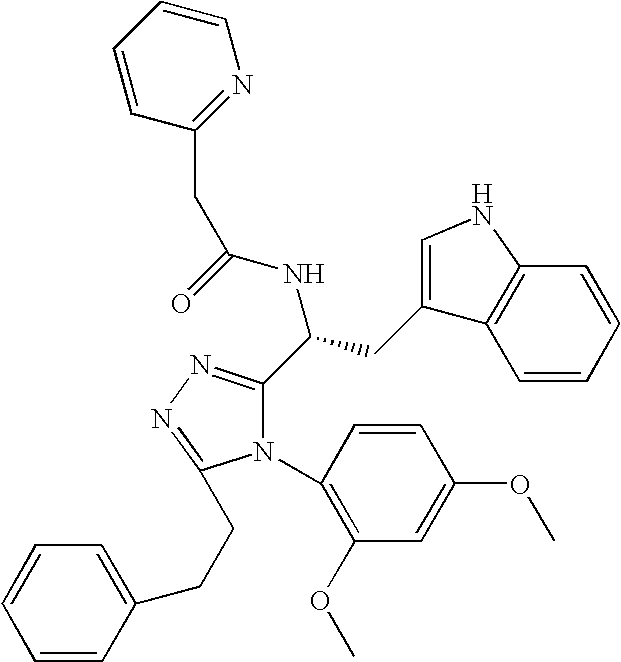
N1(C2=C(OC)C=C(OC)C=C2)C(C(CC2=CNC3=C2C=CC=C3)NC(=O)CC2=NC=CC=C2)=NN=C1CCC1=CC=CC=C1
